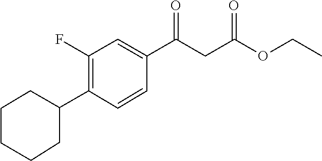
C1(C2CCCCC2)=C(F)C=C(C(=O)CC(=O)OCC)C=C1
